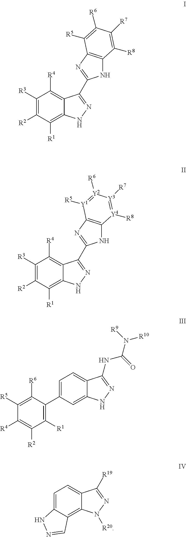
C1([R3])=C([R2])C([R1])=C2C(=C1[R4])C(C1=NC3=C(N1)C([R8])=C([R7])C([R6])=C3[R5])=NN2.C1([R3])=C([R2])C([R1])=C2C(=C1[R4])C(C1=NC3=C(N1)[Y4]([R8])=[Y3]([R7])[Y2]([R6])=[Y1]3[R5])=NN2.C1([R1])=C(C2=CC=C3C(=C2)NN=C3NC(=O)N([R10])[R9])C([R6])=C([R5])C([R4])=C1[R2].C12=CC=C3C(=C1C=NN2)N([R20])N=C3[R19]
